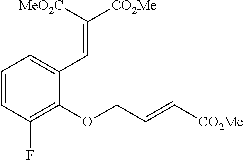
C1(OCC=C[CO2Me])=C(F)C=CC=C1C=C([CO2Me])[MeO2C]
